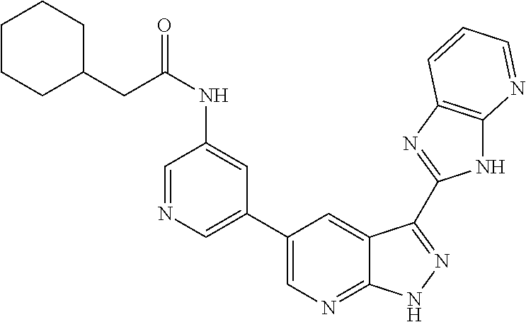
C1(C2=CN=CC(NC(CC3CCCCC3)=O)=C2)=CN=C2C(=C1)C(C1=NC3=C(N1)N=CC=C3)=NN2
